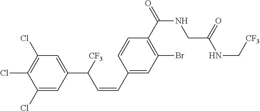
ClC1=C(Cl)C=C(C(C=CC2=CC(Br)=C(C(NCC(NC[CF3])=O)=O)C=C2)[CF3])C=C1Cl
